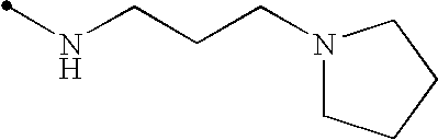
N(C)CCCN1CCCC1
